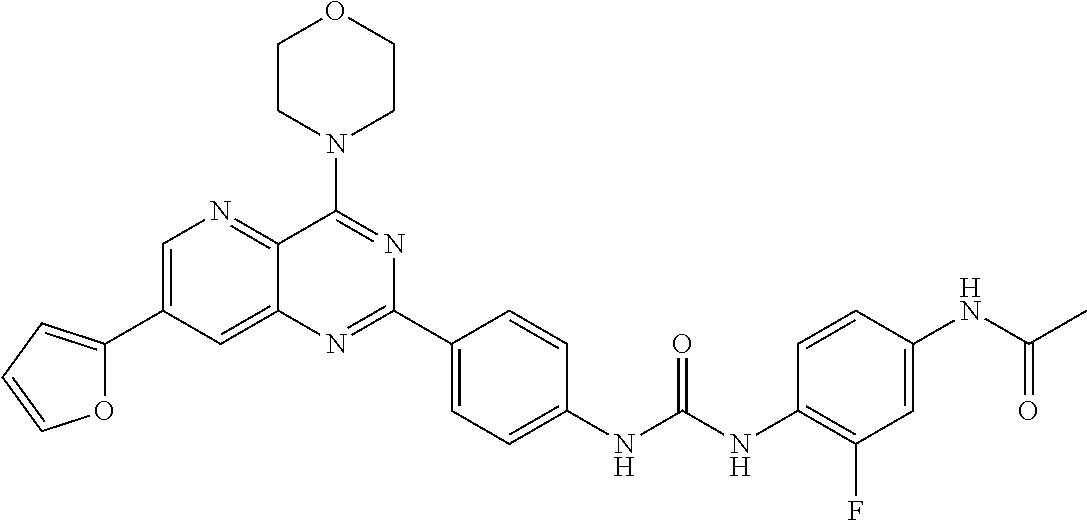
C1=C(C2=CC=CO2)C=C2C(=N1)C(N1CCOCC1)=NC(C1=CC=C(NC(NC3=C(F)C=C(NC(C)=O)C=C3)=O)C=C1)=N2
